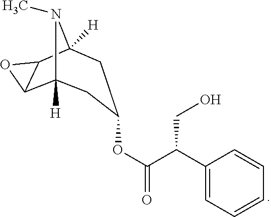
C1(C(C(OC2CC3([H])C4C(C([H])(N3C)C2)O4)=O)CO)=CC=CC=C1
